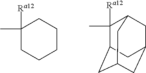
C1([Ra12])(C)CCCCC1.[Ra12]C1(C)C2CC3CC(CC1C3)C2
